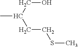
CC(CCSC)CO
